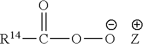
[R14]C(=O)O[O-].[Z]
